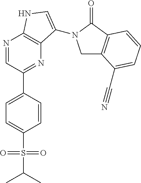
C1=C(S(=O)(=O)C(C)C)C=CC(C2=NC3=C(N=C2)NC=C3N2CC3=C(C2=O)C=CC=C3C#N)=C1
